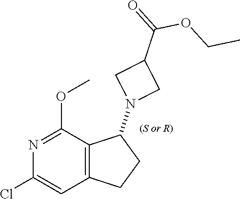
C12=C(C(OC)=NC(Cl)=C1)C(N1CC(C(=O)OCC)C1)CC2
